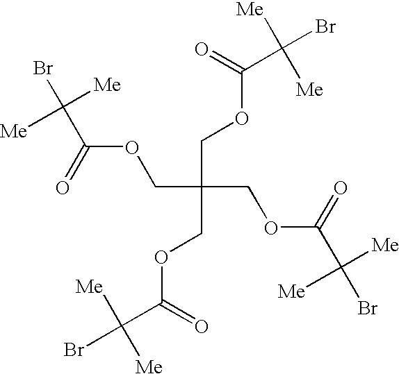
C(C(COC(C([Me])([Me])Br)=O)(COC(C([Me])([Me])Br)=O)COC(C([Me])([Me])Br)=O)OC(C([Me])([Me])Br)=O
